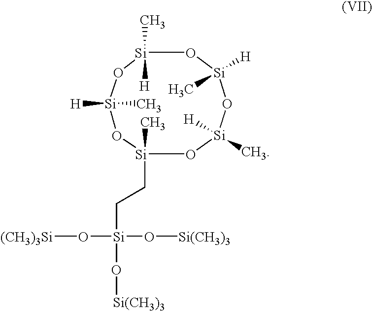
O1[Si](C)(CC[Si](O[Si(CH3)3])(O[(CH3)3Si])O[Si(CH3)3])O[Si](C)([H])O[Si](C)([H])O[Si]([H])(C)O[Si]1(C)[H]
